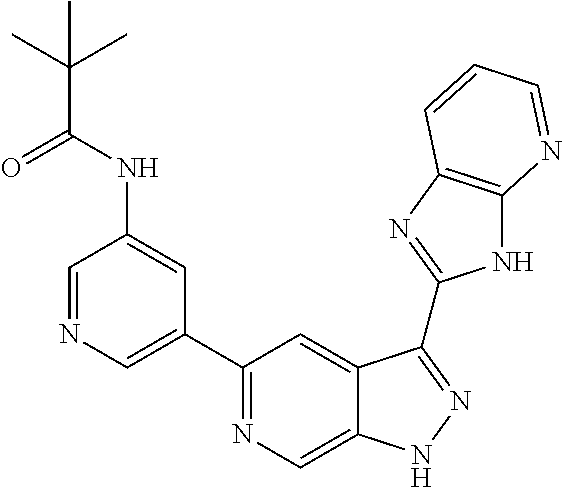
C1=NC=C(C2=NC=C3C(=C2)C(C2=NC4=C(N2)N=CC=C4)=NN3)C=C1NC(=O)C(C)(C)C
